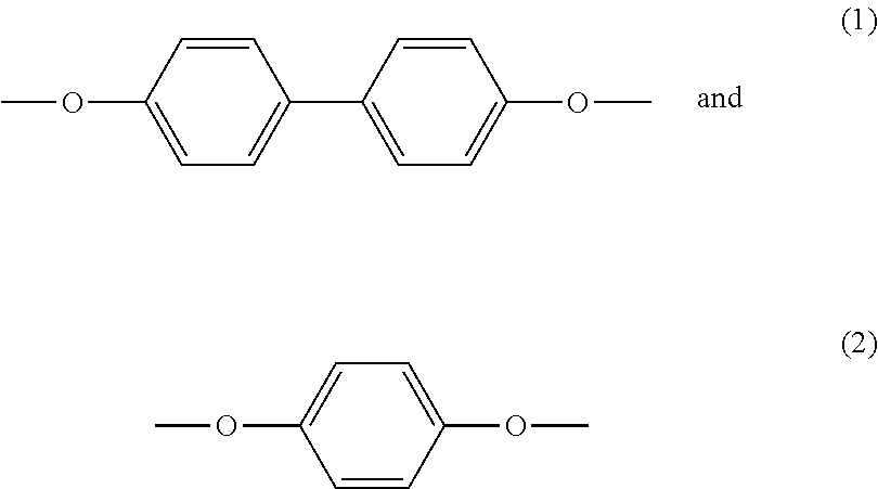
C1=CC(OC)=CC=C1C1=CC=C(OC)C=C1.C1=C(OC)C=CC(OC)=C1
